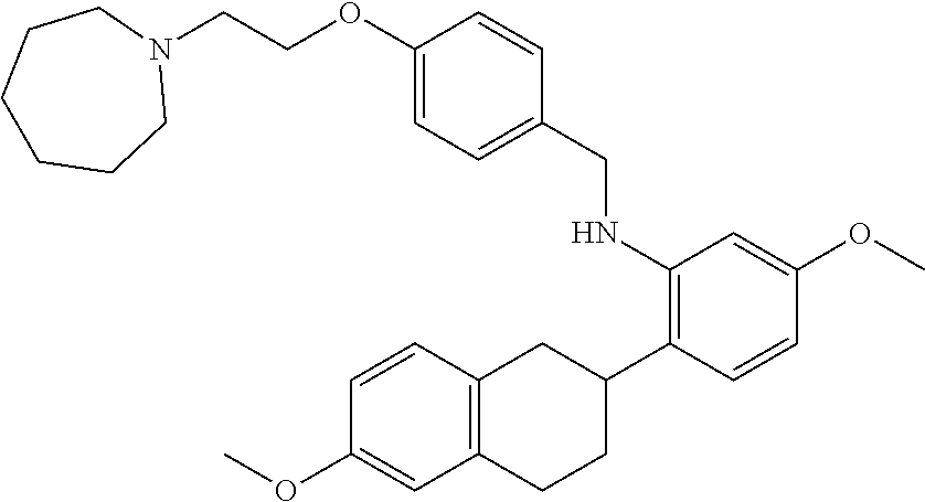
C(NC1=C(C2CC3=C(CC2)C=C(OC)C=C3)C=CC(OC)=C1)C1=CC=C(OCCN2CCCCCC2)C=C1
